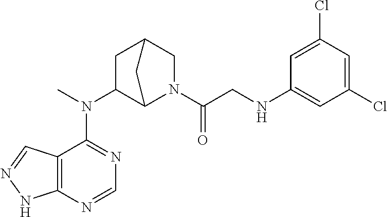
N(C1C2N(C(CNC3=CC(Cl)=CC(Cl)=C3)=O)CC(C1)C2)(C)C1=NC=NC2=C1C=NN2
